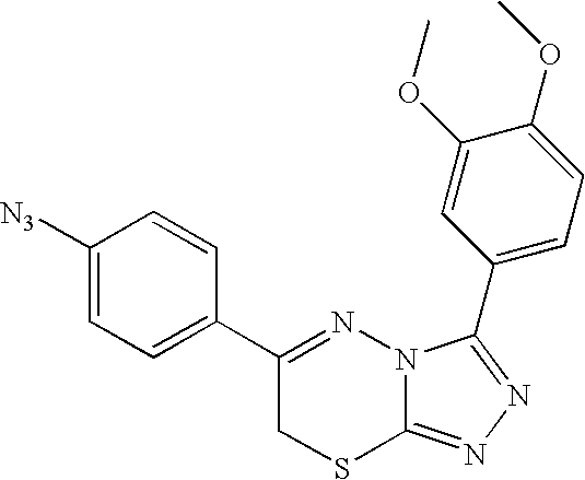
C1=C([N3])C=CC(C2=NN3C(=NN=C3C3=CC=C(OC)C(OC)=C3)SC2)=C1
